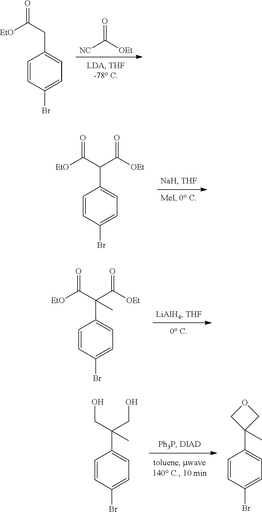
[NC]C([OEt])=O.C1=CC(Br)=CC=C1CC(=O)[EtO].C1=CC(Br)=CC=C1C(C(=O)[EtO])C([OEt])=O.C1=CC(Br)=CC=C1C(C(=O)[EtO])(C([OEt])=O)C.C1=CC(Br)=CC=C1C(CO)(CO)C.C1=CC(Br)=CC=C1C1(C)COC1
